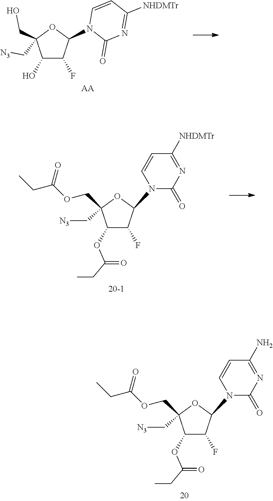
C1=CN(C2C(F)C(O)C(C[N3])(CO)O2)C(=O)N=C1[NHDMTr].[AA].C1=CN(C2C(F)C(OC(=O)CC)C(C[N3])(COC(CC)=O)O2)C(=O)N=C1[NHDMTr].C1=CN(C2C(F)C(OC(=O)CC)C(C[N3])(COC(CC)=O)O2)C(=O)N=C1N
